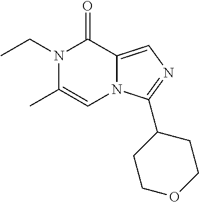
N1(CC)C(C)=CN2C(=CN=C2C2CCOCC2)C1=O
